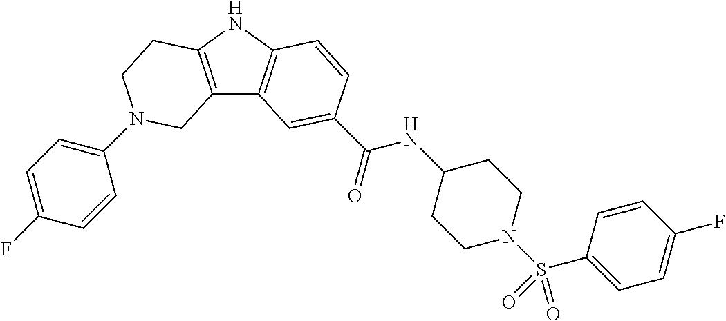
C1(N2CCC3=C(C4=C(N3)C=CC(C(=O)NC3CCN(S(C5=CC=C(F)C=C5)(=O)=O)CC3)=C4)C2)=CC=C(F)C=C1
